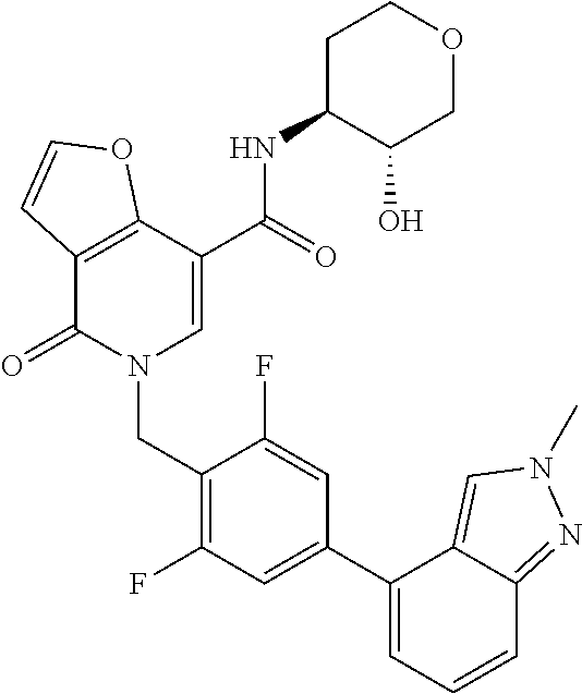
C12=C(C(=O)N(CC3=C(F)C=C(C4=CC=CC5=NN(C)C=C45)C=C3F)C=C1C(NC1C(O)COCC1)=O)C=CO2
